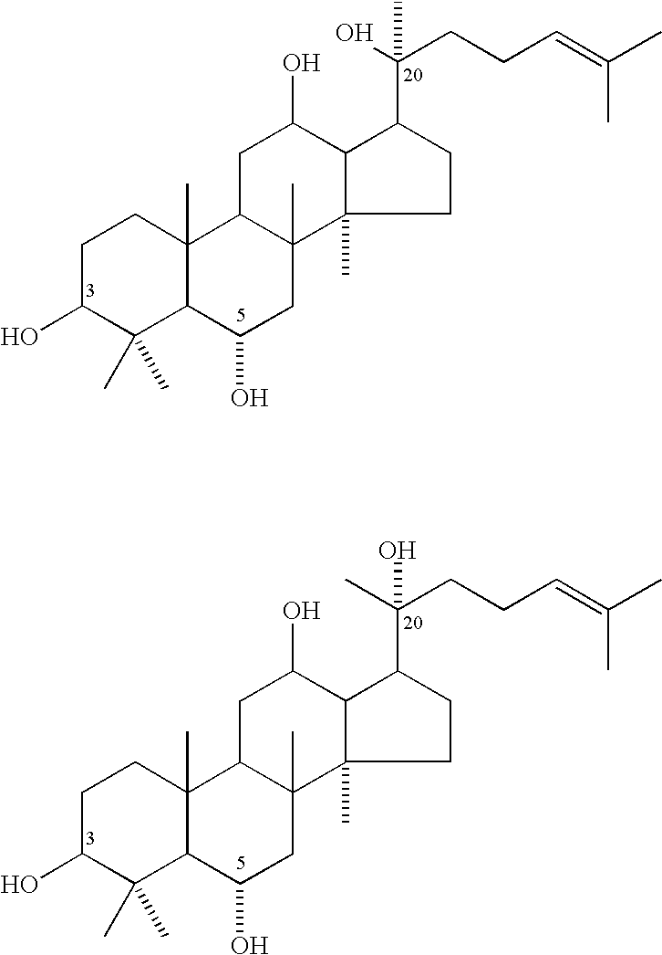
C1C(O)C(C)(C)C2C(C)(C1)C1C(C)(CC2O)C2(C)C(C(O)C1)C(C(O)(CCC=C(C)C)C)CC2.C1C(O)C(C)(C)C2C(C)(C1)C1C(C)(CC2O)C2(C)C(C(O)C1)C(C(C)(CCC=C(C)C)O)CC2
